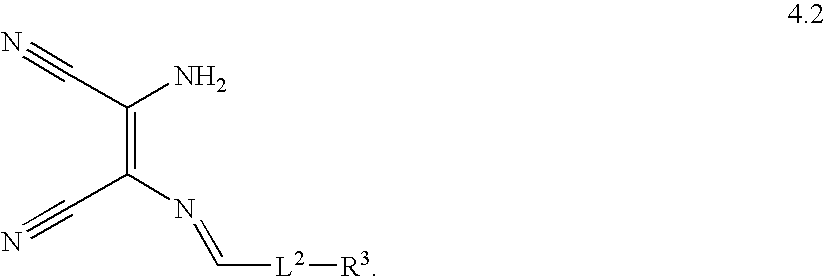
NC(=C(N=C[L2][R3])C#N)C#N
